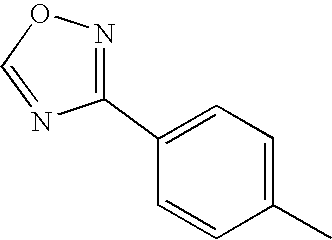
C1(C2=CC=C(C)C=C2)=NOC=N1
